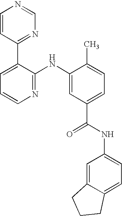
C1=CC(C2=CC=CN=C2NC2=CC(C(NC3=CC=C4C(=C3)CCC4)=O)=CC=C2C)=NC=N1
